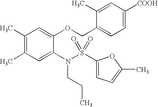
C1(C)=C(C)C=C(N(S(C2=CC=C(C)O2)(=O)=O)CCC)C(OCC2=CC=C([COOH])C=C2C)=C1
